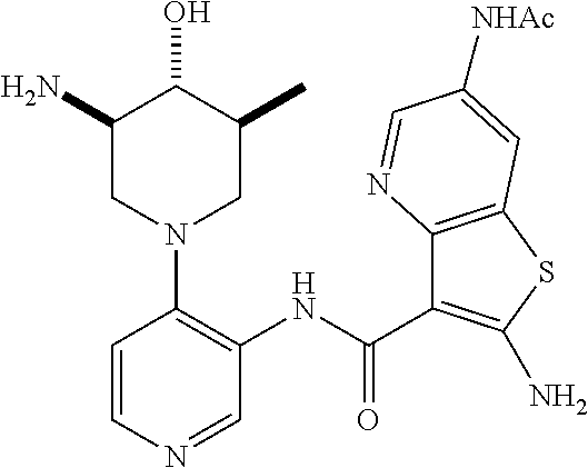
C1=CN=CC(NC(=O)C2=C(N)SC3=C2N=CC([NHAc])=C3)=C1N1CC(N)C(O)C(C)C1
